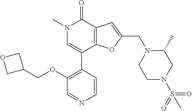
C1(COC2=C(C3=CN(C)C(=O)C4=C3OC(CN3CCN(S(=O)(=O)C)CC3C)=C4)C=CN=C2)COC1
